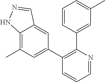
C12=C(C)C=C(C3=C(C4=CC(C)=CC=C4)N=CC=C3)C=C1C=NN2
